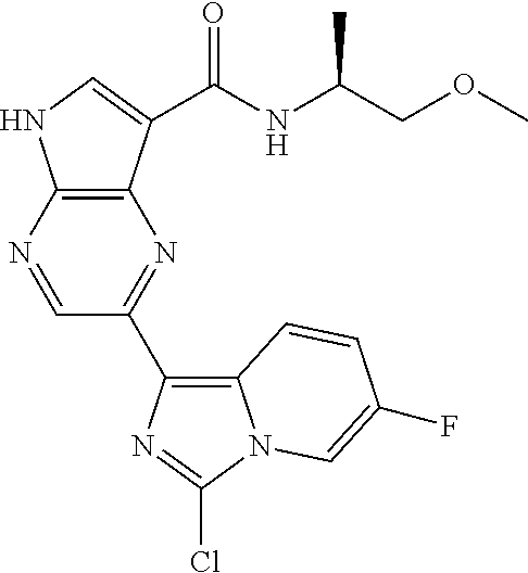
C12=C(N=CC(C3=C4N(C(Cl)=N3)C=C(F)C=C4)=N1)NC=C2C(=O)NC(C)COC
